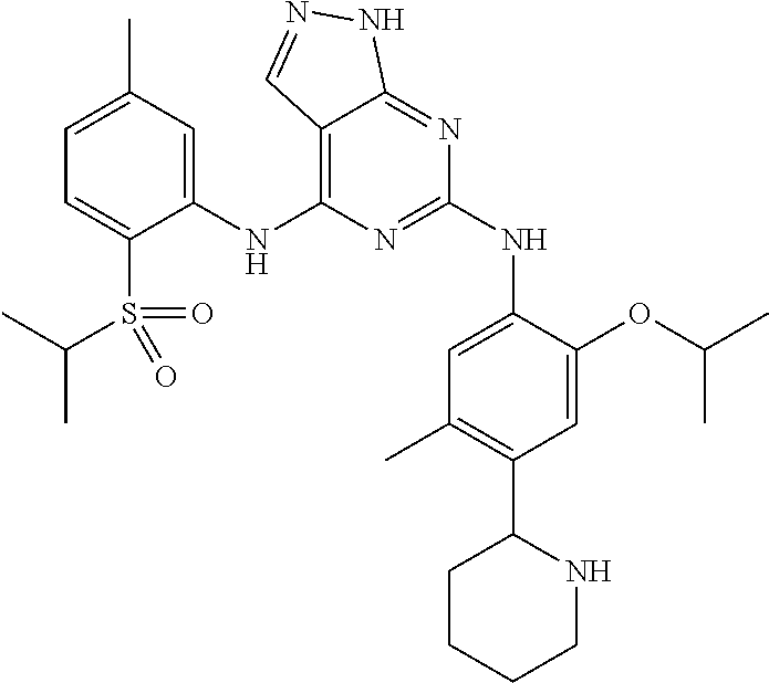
C1(NC2=C3C(=NC(NC4=CC(C)=C(C5CCCCN5)C=C4OC(C)C)=N2)NN=C3)=CC(C)=CC=C1S(C(C)C)(=O)=O
